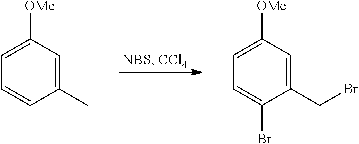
C1(C)=CC([OMe])=CC=C1.C1(CBr)=CC([OMe])=CC=C1Br
